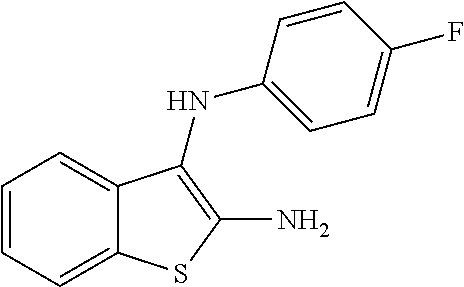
C1=C(F)C=CC(NC2=C(N)SC3=CC=CC=C32)=C1
